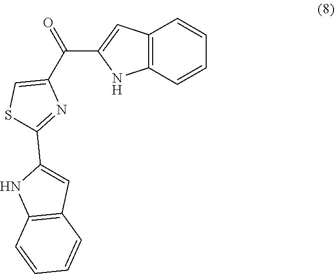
C1(C(C2=CSC(C3=CC4=C(N3)C=CC=C4)=N2)=O)=CC2=C(N1)C=CC=C2
